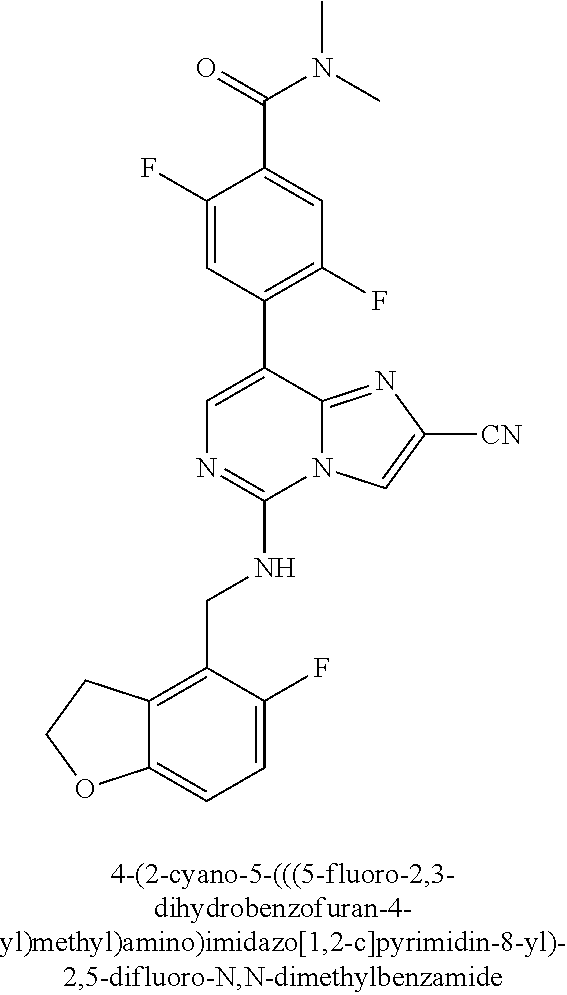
C12=CC=C(F)C(CNC3=NC=C(C4=C(F)C=C(C(N(C)C)=O)C(F)=C4)C4=NC([CN])=CN34)=C1CCO2
